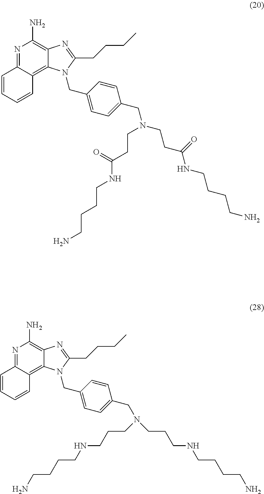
N1=C2C(=C3C(=C1N)N=C(CCCC)N3CC1=CC=C(CN(CCC(NCCCCN)=O)CCC(=O)NCCCCN)C=C1)C=CC=C2.C(C1=CC=C(CN(CCCNCCCCN)CCCNCCCCN)C=C1)N1C2=C3C(=NC(N)=C2N=C1CCCC)C=CC=C3
